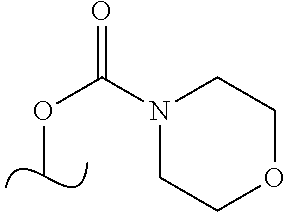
C(OC)(=O)N1CCOCC1
